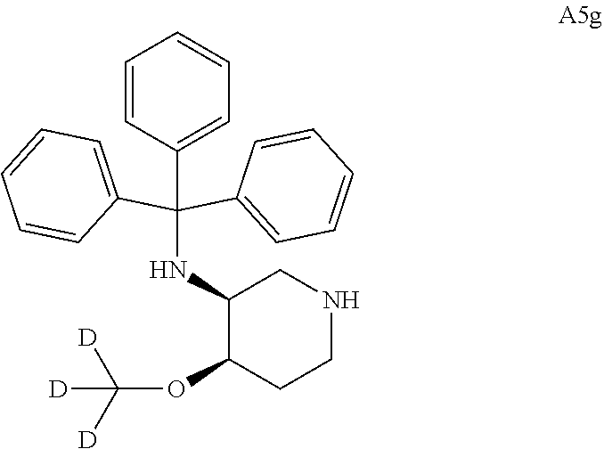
C1=CC(C(NC2C(OC([D])([D])[D])CCNC2)(C2=CC=CC=C2)C2=CC=CC=C2)=CC=C1
